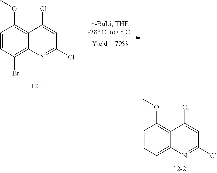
C1=CC=C2C(=C1OC)C(Cl)=CC(Cl)=N2.C1=CC(Br)=C2C(=C1OC)C(Cl)=CC(Cl)=N2
